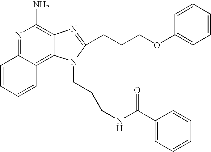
N1=C2C(=C3C(=C1N)N=C(CCCOC1=CC=CC=C1)N3CCCNC(C1=CC=CC=C1)=O)C=CC=C2
